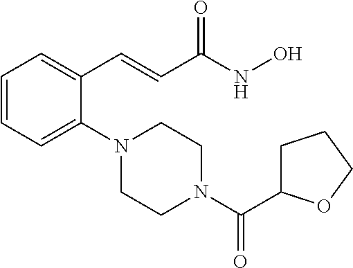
C1=CC=C(N2CCN(C(C3CCCO3)=O)CC2)C(C=CC(NO)=O)=C1
